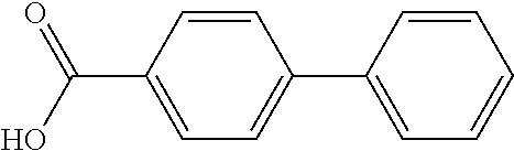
C1(C(O)=O)=CC=C(C2=CC=CC=C2)C=C1
